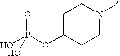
C1C(OP(O)(=O)O)CCN(*)C1
